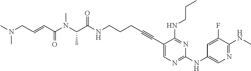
C(N(C(C(NCCCC#CC1=CN=C(NC2=CN=C(NC)C(F)=C2)N=C1NCCC)=O)C)C)(C=CCN(C)C)=O
